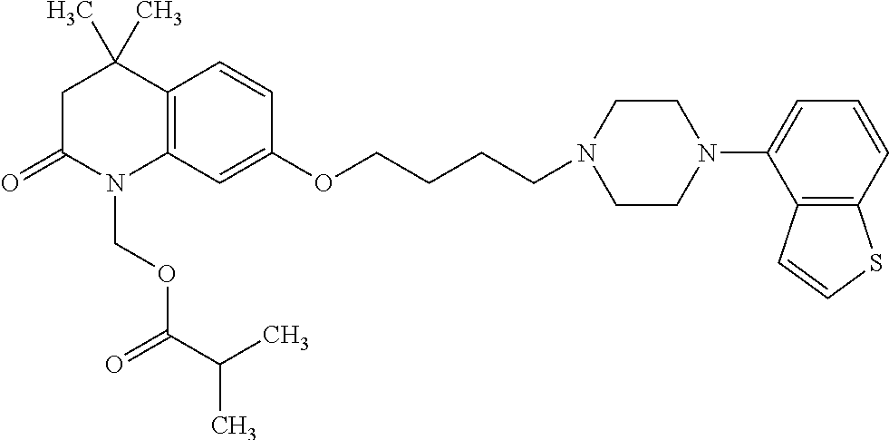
C1C(=O)N(COC(C(C)C)=O)C2=C(C1(C)C)C=CC(OCCCCN1CCN(C3=CC=CC4=C3C=CS4)CC1)=C2
